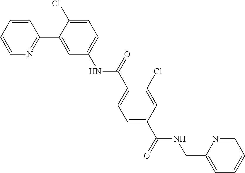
C1=CC=CN=C1C1=CC(NC(C2=CC=C(C(=O)NCC3=CC=CC=N3)C=C2Cl)=O)=CC=C1Cl
